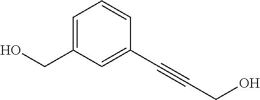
C1=C(CO)C=C(C#CCO)C=C1
